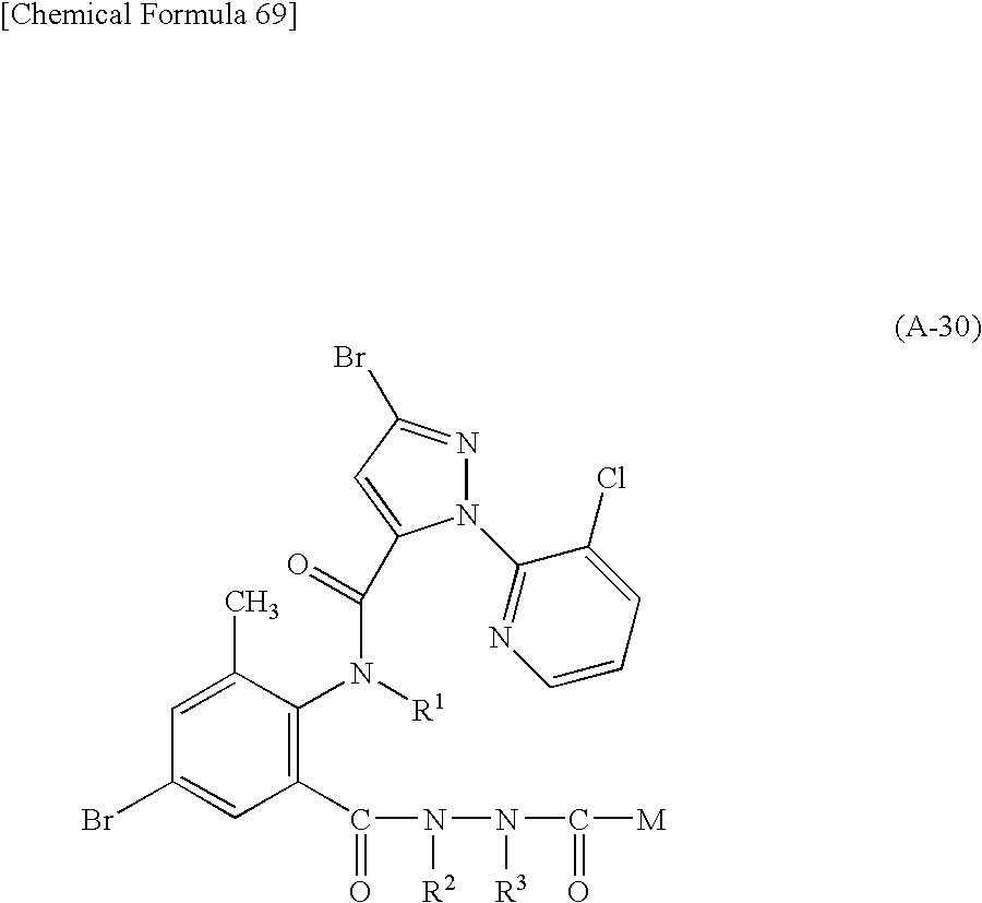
C1(Br)=CC(C(=O)N([R2])N([R3])C(=O)[M])=C(N([R1])C(=O)C2=CC(Br)=NN2C2=NC=CC=C2Cl)C(C)=C1
